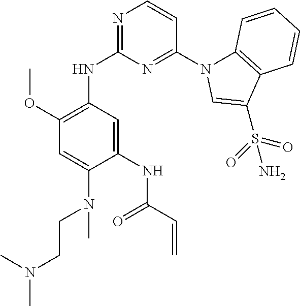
C1(NC2=NC=CC(N3C4=C(C(S(N)(=O)=O)=C3)C=CC=C4)=N2)=C(OC)C=C(N(CCN(C)C)C)C(NC(C=C)=O)=C1
